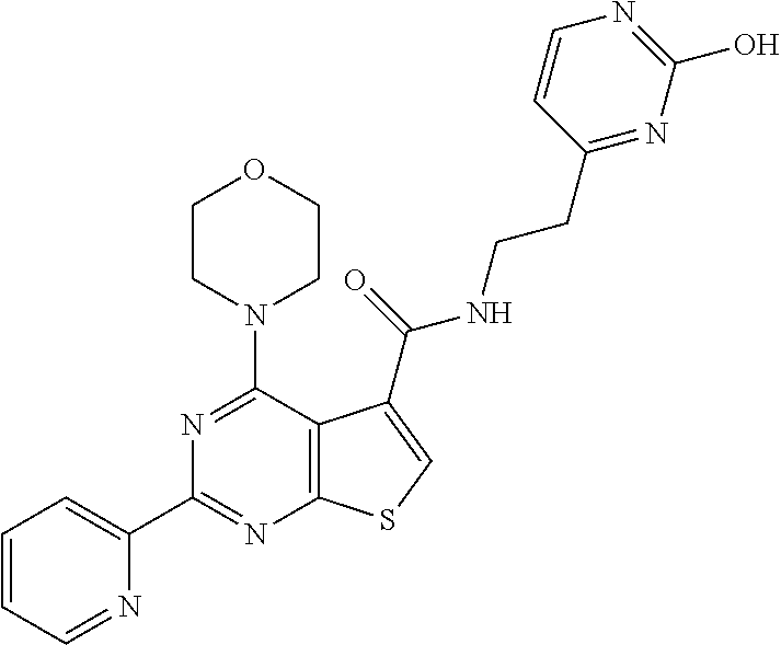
N1=C(C2=CC=CC=N2)N=C(N2CCOCC2)C2=C1SC=C2C(=O)NCCC1=NC(O)=NC=C1
